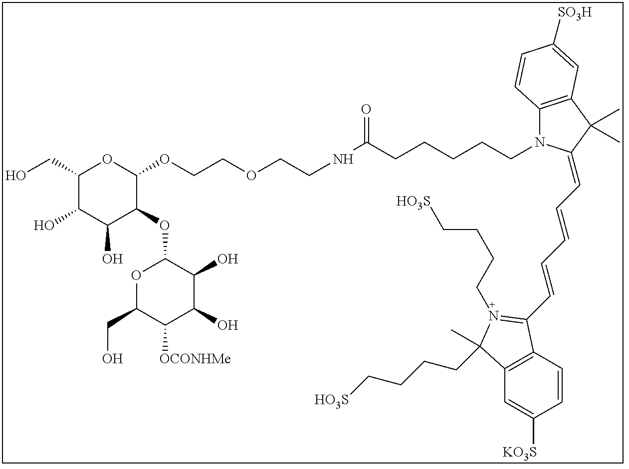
C1(CO)C(O)C(O)C(OC2OC(CO)C([OCONHMe])C(O)C2O)C(OCCOCCNC(CCCCCN2C3=C(C(C)(C)C2=CC=CC=CC2=N(CCCC[HO3S])C(CCCC[HO3S])(C)C4=C2C=CC([KO3S])=C4)C=C([SO3H])C=C3)=O)O1
